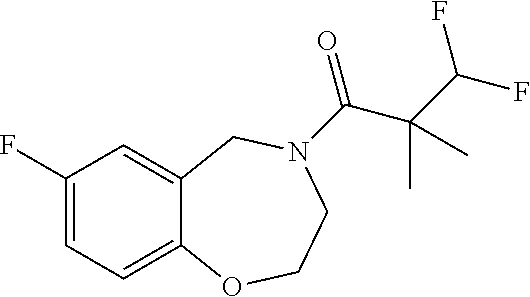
C1(F)=CC=C2C(=C1)CN(C(=O)C(C(F)F)(C)C)CCO2
